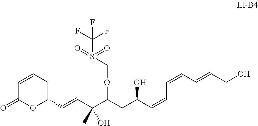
C1=CCC(C=CC(C(CC(C=CC=CC=CCO)O)OCS(C(F)(F)F)(=O)=O)(O)C)OC1=O
